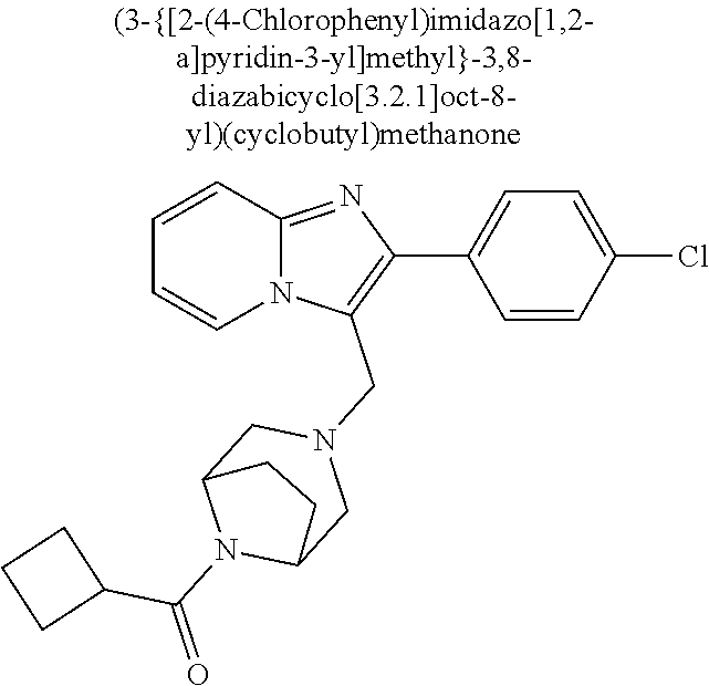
N12C(=NC(C3=CC=C(Cl)C=C3)=C1CN1CC3N(C(=O)C4CCC4)C(C1)CC3)C=CC=C2
